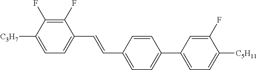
C1(F)=C(F)C([C3H7])=CC=C1C=CC1=CC=C(C2=CC=C([C5H11])C(F)=C2)C=C1
